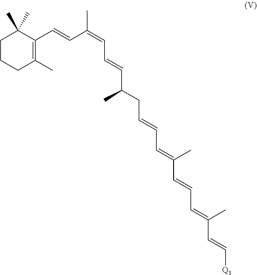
C(C=CC=C(C=CC=C(C=C[Q1])C)C)C(C=CC=C(C)C=CC1=C(C)CCCC1(C)C)C
